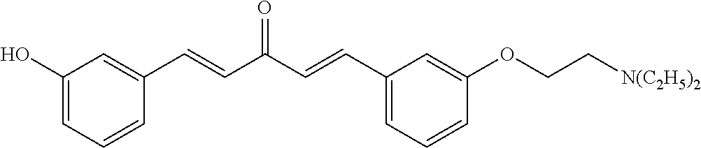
C1(O)=CC=CC(C=CC(C=CC2=CC=CC(OCC[N(C2H5)2])=C2)=O)=C1
